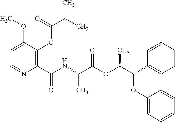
C1(C(NC(C(OC(C(OC2=CC=CC=C2)C2=CC=CC=C2)C)=O)C)=O)=C(OC(C(C)C)=O)C(OC)=CC=N1
